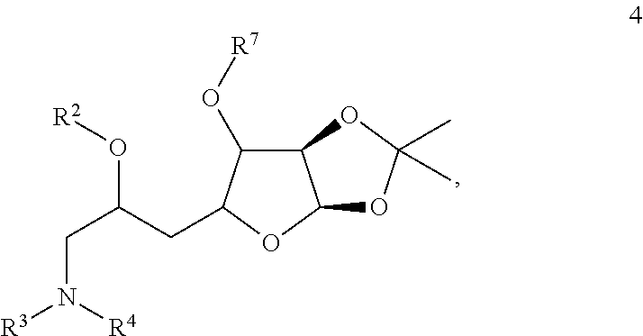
C12C(O[R7])C(CC(CN([R3])[R4])O[R2])OC1OC(C)(C)O2
